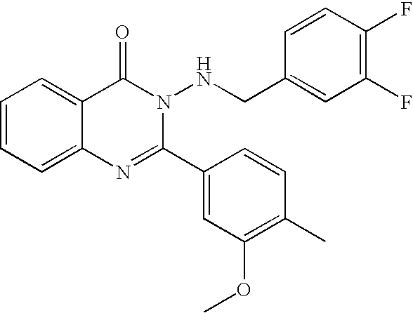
C1=CC=C2C(=C1)C(=O)N(NCC1=CC(F)=C(F)C=C1)C(C1=CC(OC)=C(C)C=C1)=N2
